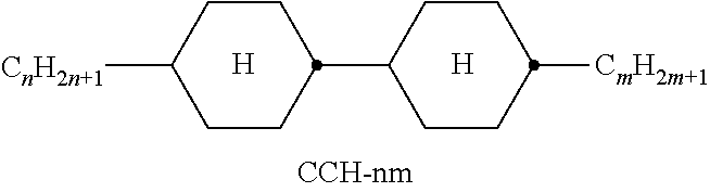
[H].[H].C1CC(C2CCC([CmH2m+1])CC2)CCC1[CnH2n+1]
